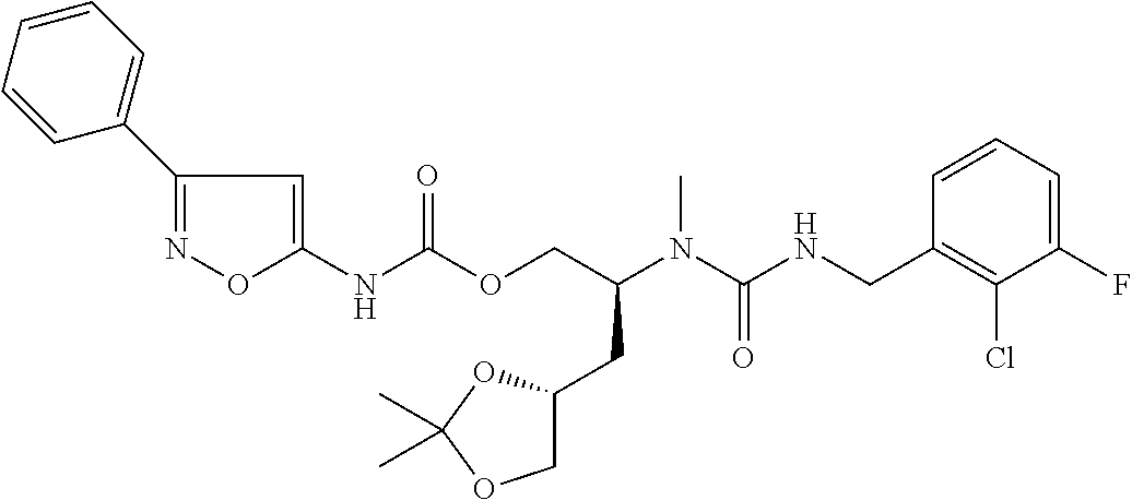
C1=CC(CNC(N(C(COC(NC2=CC(C3=CC=CC=C3)=NO2)=O)CC2COC(C)(C)O2)C)=O)=C(Cl)C(F)=C1
